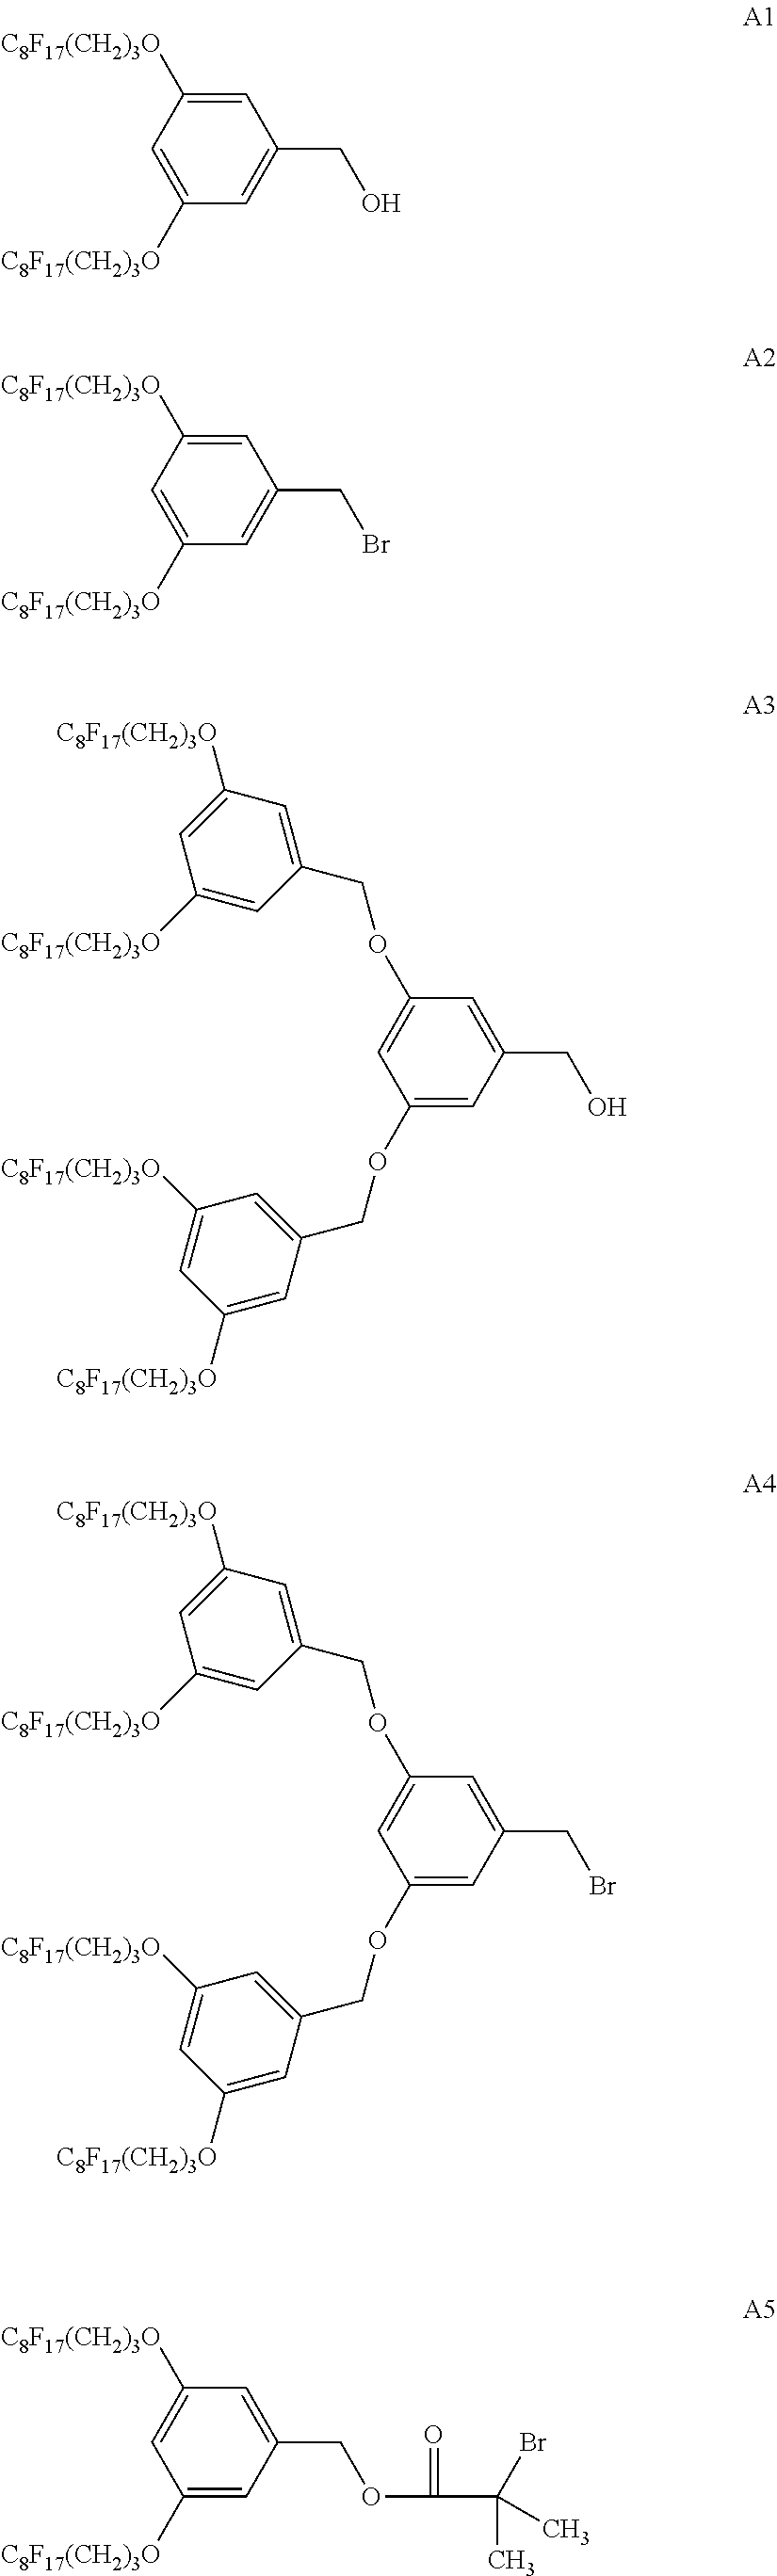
C1=C([C8F17(CH2)3O])C=C([C8F17(CH2)3O])C=C1CO.C1=C([C8F17(CH2)3O])C=C([C8F17(CH2)3O])C=C1CBr.C1(OCC2=CC([C8F17(CH2)3O])=CC([C8F17(CH2)3O])=C2)=CC(CO)=CC(OCC2=CC([C8F17(CH2)3O])=CC([C8F17(CH2)3O])=C2)=C1.C1(OCC2=CC([C8F17(CH2)3O])=CC([C8F17(CH2)3O])=C2)=CC(CBr)=CC(OCC2=CC([C8F17(CH2)3O])=CC([C8F17(CH2)3O])=C2)=C1.C1([C8F17(CH2)3O])=CC(COC(C(Br)(C)C)=O)=CC([C8F17(CH2)3O])=C1
